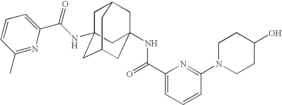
O=C(C1=CC=CC(N2CCC(O)CC2)=N1)NC12CC3CC(NC(C4=CC=CC(C)=N4)=O)(CC(C1)C3)C2
